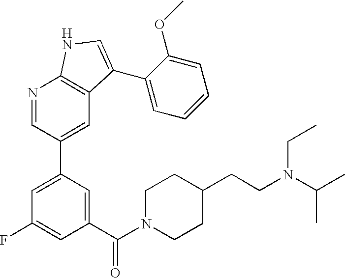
C1(C(N2CCC(CCN(C(C)C)CC)CC2)=O)=CC(C2=CC3=C(N=C2)NC=C3C2=CC=CC=C2OC)=CC(F)=C1
